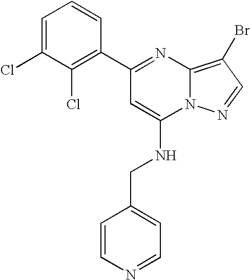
N(CC1=CC=NC=C1)C1=CC(C2=C(Cl)C(Cl)=CC=C2)=NC2=C(Br)C=NN12
